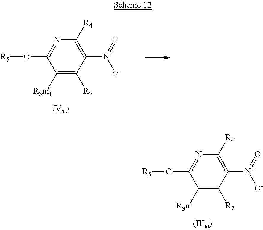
C1([R3m])=C([R7])C([N+](=O)[O-])=C([R4])N=C1O[R5].C1([R3m1])=C([R7])C([N+](=O)[O-])=C([R4])N=C1O[R5]
